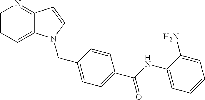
C1=CC=C2C(=N1)C=CN2CC1=CC=C(C(=O)NC2=CC=CC=C2N)C=C1
